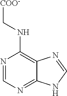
N1=CN=C2C(=C1NC[COO-])N=CN2
